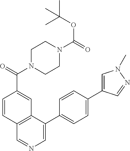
C12=C(C(C3=CC=C(C4=CN(C)N=C4)C=C3)=CN=C1)C=C(C(=O)N1CCN(C(=O)OC(C)(C)C)CC1)C=C2
